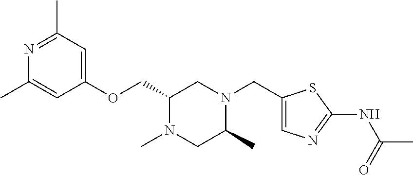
N1=C(C)C=C(OCC2N(C)CC(C)N(CC3=CN=C(NC(C)=O)S3)C2)C=C1C
